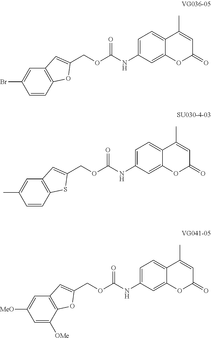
C(OC(NC1=CC=C2C(=C1)OC(=O)C=C2C)=O)C1=CC2=C(C=CC(Br)=C2)O1.C(OC(NC1=CC=C2C(=C1)OC(=O)C=C2C)=O)C1=CC2=C(C=CC(C)=C2)S1.C(OC(NC1=CC=C2C(=C1)OC(=O)C=C2C)=O)C1=CC2=C(C([OMe])=CC([MeO])=C2)O1
